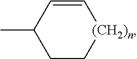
CC1CC[(CH2)n]C=C1
